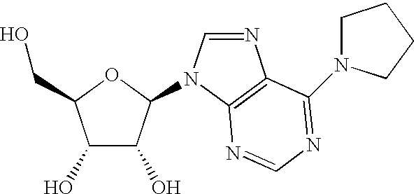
C1(O)C(O)C(N2C=NC3=C2N=CN=C3N2CCCC2)OC1CO
